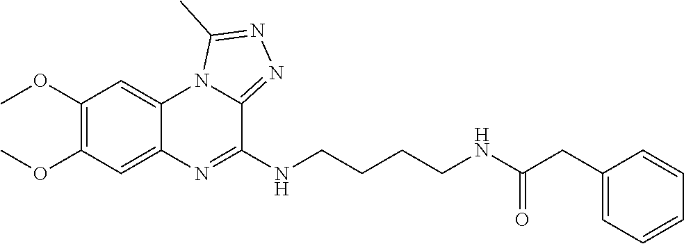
C1(OC)=C(OC)C=C2C(=C1)N1C(=NN=C1C)C(NCCCCNC(CC1=CC=CC=C1)=O)=N2
